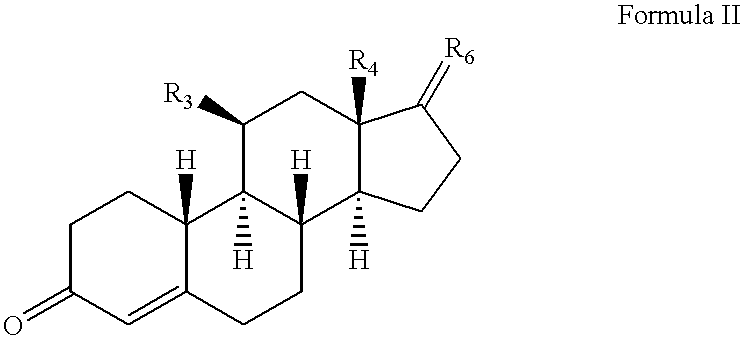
C1C(=O)C=C2C([H])(C1)C1([H])C([H])(CC2)C2([H])C([R4])(CC1[R3])C(=[R6])CC2
